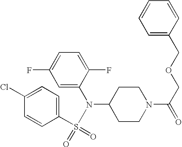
C1=C(N(C2CCN(C(COCC3=CC=CC=C3)=O)CC2)S(C2=CC=C(Cl)C=C2)(=O)=O)C(F)=CC=C1F
